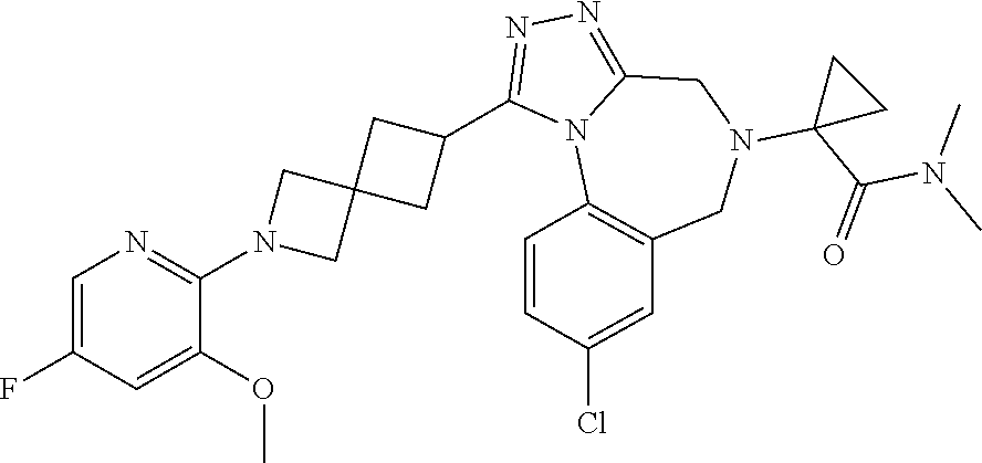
C1(F)=CN=C(N2CC3(C2)CC(C2=NN=C4N2C2=C(CN(C5(C(=O)N(C)C)CC5)C4)C=C(Cl)C=C2)C3)C(OC)=C1
